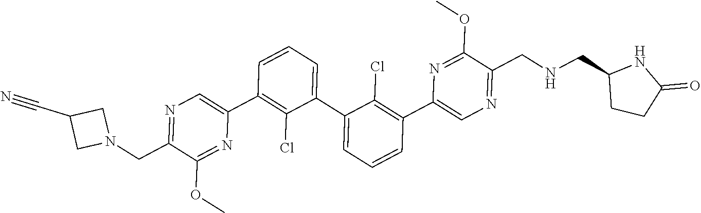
N1=C(CN2CC(C#N)C2)C(OC)=NC(C2=C(Cl)C(C3=CC=CC(C4=CN=C(CNCC5CCC(=O)N5)C(OC)=N4)=C3Cl)=CC=C2)=C1
